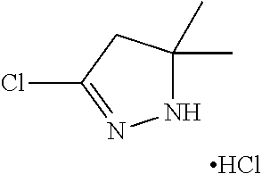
ClC1=NNC(C)(C)C1.Cl
